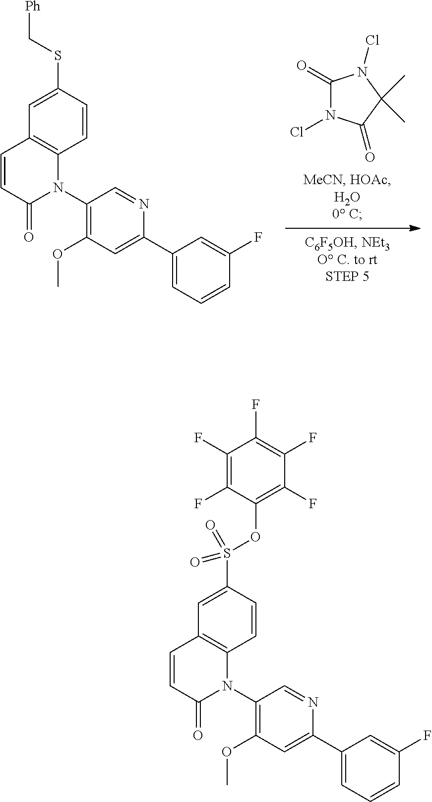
C1(=O)N(Cl)C(=O)C(C)(C)N1Cl.C1(N2C3=C(C=C(SC[Ph])C=C3)C=CC2=O)=C(OC)C=C(C2=CC=CC(F)=C2)N=C1.C1(OS(C2=CC3=C(C=C2)N(C2=C(OC)C=C(C4=CC=CC(F)=C4)N=C2)C(=O)C=C3)(=O)=O)=C(F)C(F)=C(F)C(F)=C1F
